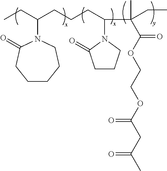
C1CCN(C(CCCC(CC)N2CCCCCC2=O)C(C)(C(OCCOC(CC(C)=O)=O)=O)CC)C1=O
